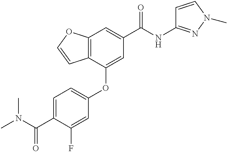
C12=C(C(OC3=CC=C(C(N(C)C)=O)C(F)=C3)=CC(C(NC3=NN(C)C=C3)=O)=C1)C=CO2
